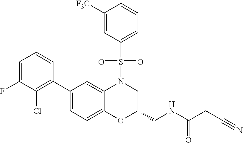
C1=C(F)C(Cl)=C(C2=CC=C3C(=C2)N(S(C2=CC=CC([F3C])=C2)(=O)=O)CC(CNC(=O)CC#N)O3)C=C1
